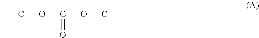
CCOC(=O)OCC
